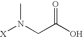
[X]N(CC(O)=O)C
